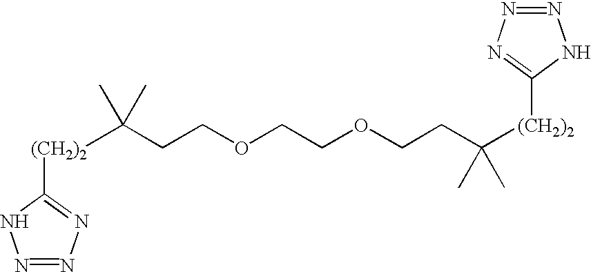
[(CH2)2](C(CCOCCOCCC([(CH2)2]C1=NN=NN1)(C)C)(C)C)C1=NN=NN1
